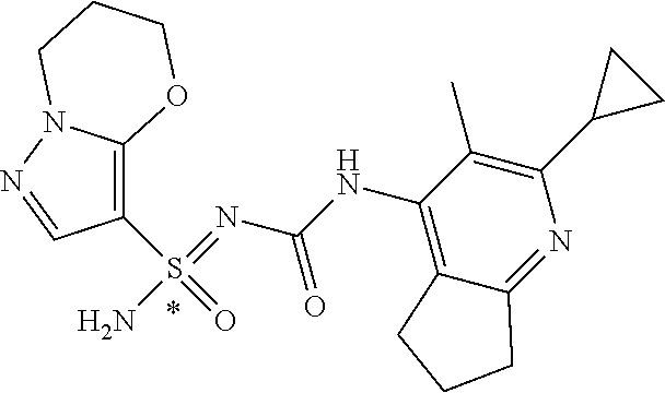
C1(S(=O)(=NC(NC2=C3C(=NC(C4CC4)=C2C)CCC3)=O)N)=C2N(N=C1)CCCO2
